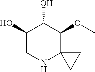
C1(O)CNC2(C(OC)C1O)CC2
